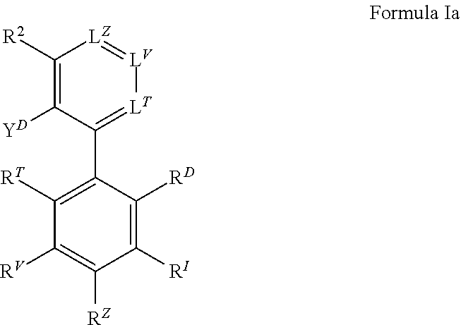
C1([R2])=C([YD])C(C2=C([RT])C([RV])=C([RZ])C([RI])=C2[RD])=[LT][LV]=[LZ]1
